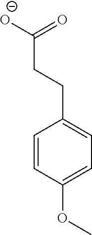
C1=CC(OC)=CC=C1CCC([O-])=O
